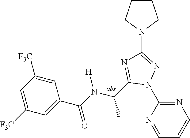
C1=NC(N2N=C(N3CCCC3)N=C2C(C)N([H])C(=O)C2=CC([F3C])=CC([F3C])=C2)=NC=C1
